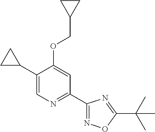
C1(C2CC2)=CN=C(C2=NOC(C(C)(C)C)=N2)C=C1OCC1CC1
